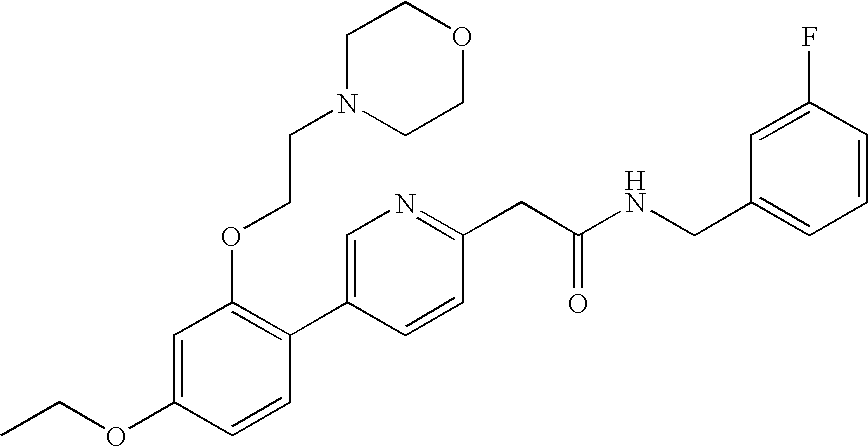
C1(OCC)=CC(OCCN2CCOCC2)=C(C2=CN=C(CC(NCC3=CC=CC(F)=C3)=O)C=C2)C=C1
